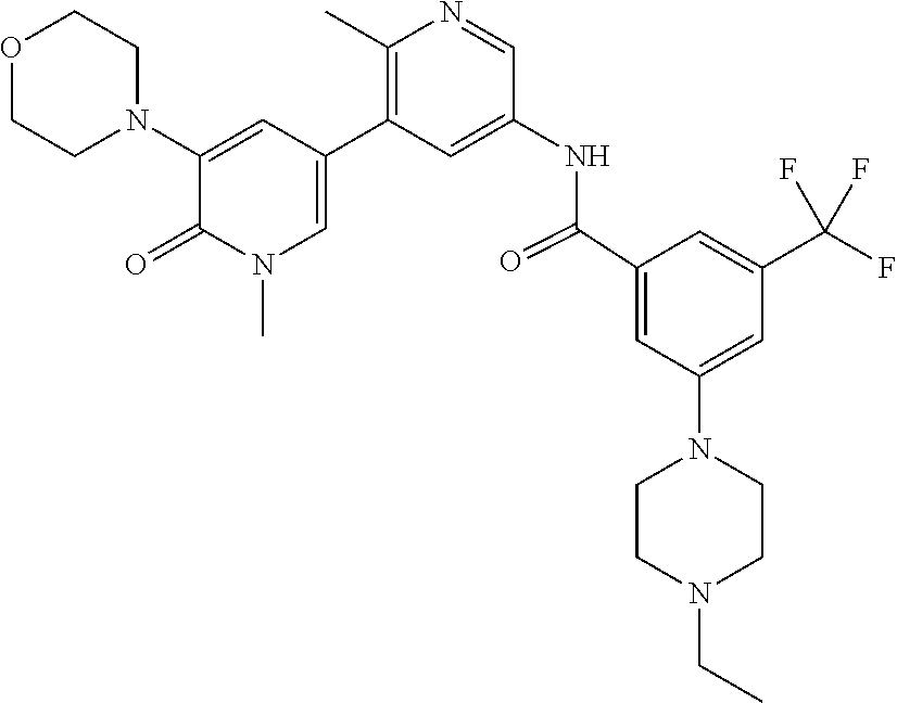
O1CCN(C2=CC(C3=C(C)N=CC(NC(C4=CC(N5CCN(CC)CC5)=CC(C(F)(F)F)=C4)=O)=C3)=CN(C)C2=O)CC1
